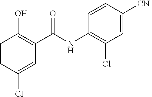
C1=CC(Cl)=CC(C(NC2=C(Cl)C=C([CN])C=C2)=O)=C1O
